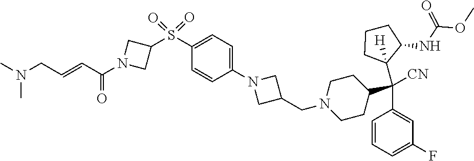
C1(S(C2CN(C(=O)C=CCN(C)C)C2)(=O)=O)=CC=C(N2CC(CN3CCC(C(C4=CC(F)=CC=C4)(C4([H])C(NC(OC)=O)CCC4)[CN])CC3)C2)C=C1
